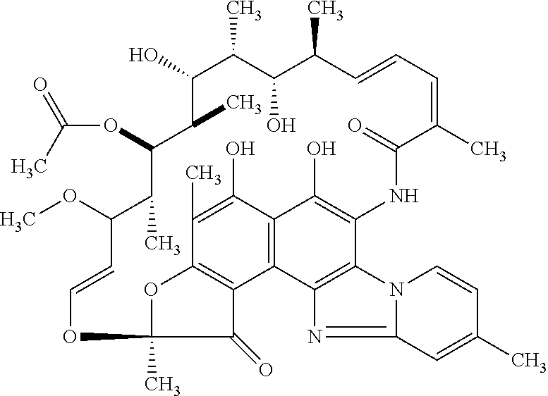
C1(C)=C(O)C2=C3C4=C1OC(C)(OC=CC(OC)C(C)C(OC(=O)C)C(C)C(O)C(C)C(O)C(C)C=CC=C(C)C(=O)NC(=C2O)C1=C3N=C2N1C=CC(C)=C2)C4=O
